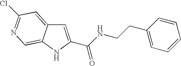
C(C1=CC2=CC(Cl)=NC=C2N1)(NCCC1=CC=CC=C1)=O
